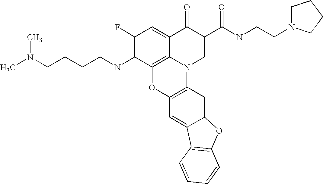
C1(F)=C(NCCCCN(C)C)C2=C3C(=C1)C(=O)C(C(NCCN1CCCC1)=O)=CN3C1=C(O2)C=C2C(=C1)OC1=C2C=CC=C1
